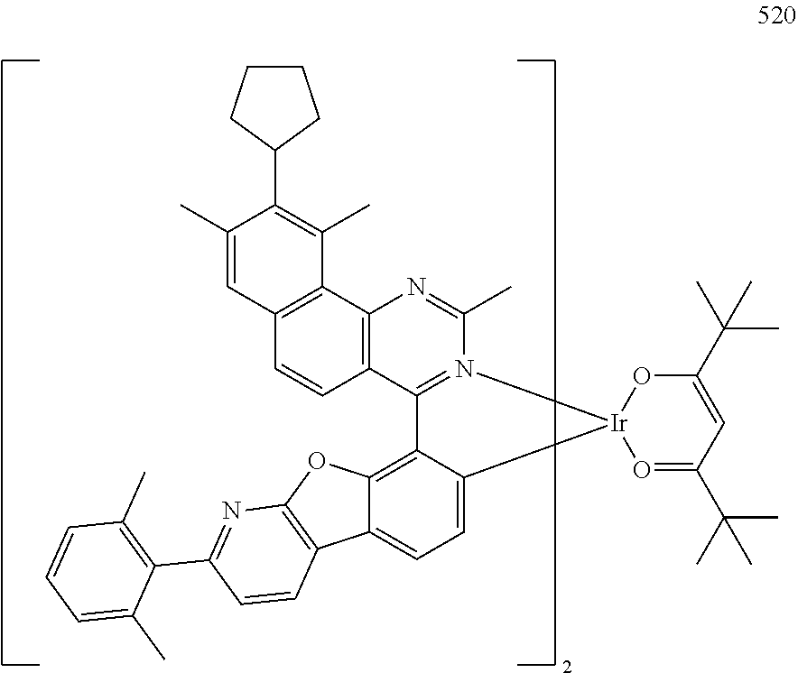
C12=N(C(C)=NC3=C1C=CC1=C3C(C)=C(C3CCCC3)C(C)=C1)[Ir]1(C3=CC=C4C(=C23)OC2=C4C=CC(C3=C(C)C=CC=C3C)=N2)OC(C(C)(C)C)=CC(C(C)(C)C)=O1
